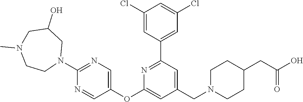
C1(Cl)=CC(C2=NC(OC3=CN=C(N4CC(O)CN(C)CC4)N=C3)=CC(CN3CCC(CC(O)=O)CC3)=C2)=CC(Cl)=C1
